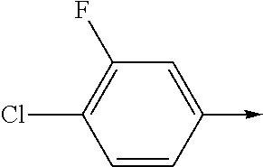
C1=CC(->C)=CC(F)=C1Cl
